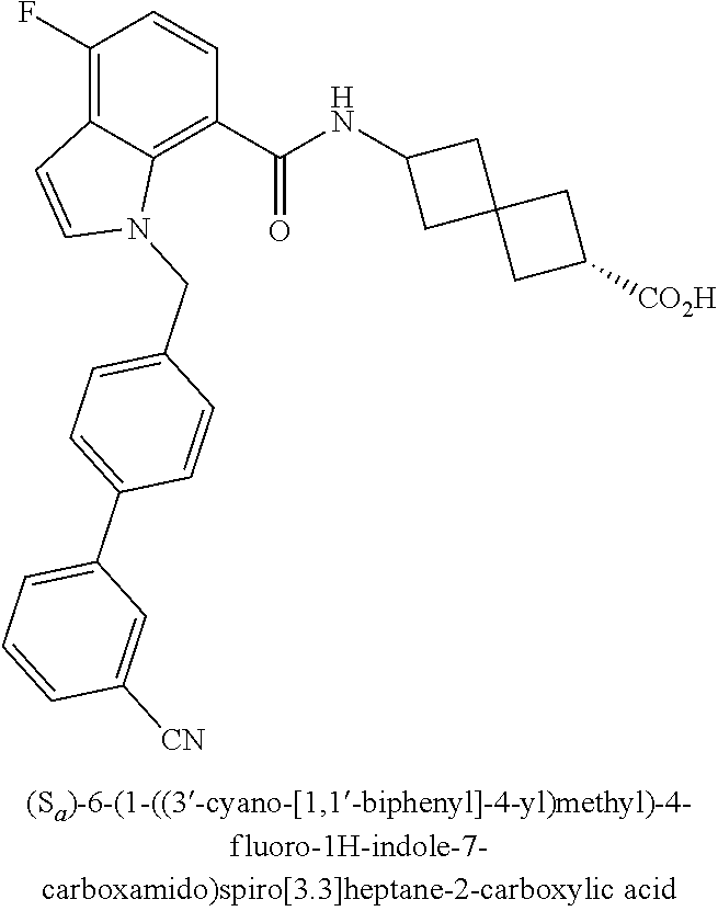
C1(F)=C2C(=C(C(NC3CC4(C3)CC([CO2H])C4)=O)C=C1)N(CC1=CC=C(C3=CC=CC([CN])=C3)C=C1)C=C2
